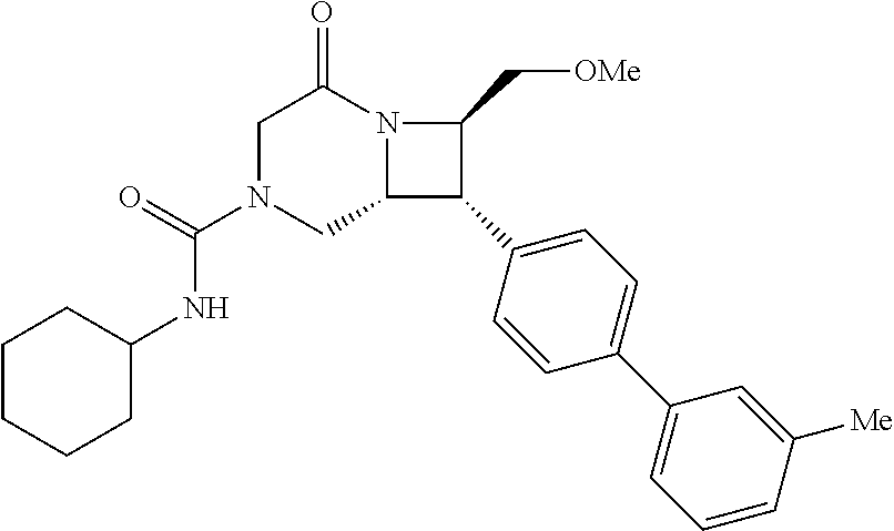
C1N(C(NC2CCCCC2)=O)CC2N(C1=O)C(C[OMe])C2C1=CC=C(C2=CC=CC([Me])=C2)C=C1
